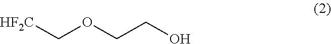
[HF2C]COCCO
